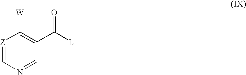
[Z]1=CN=CC(C([L])=O)=C1[W]
